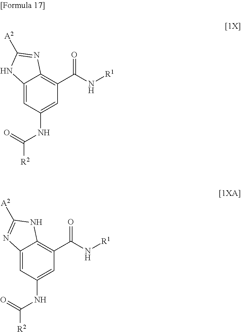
C12=CC(NC([R2])=O)=CC(C(N[R1])=O)=C1N=C([A2])N2.C12=CC(NC([R2])=O)=CC(C(N[R1])=O)=C1NC([A2])=N2
